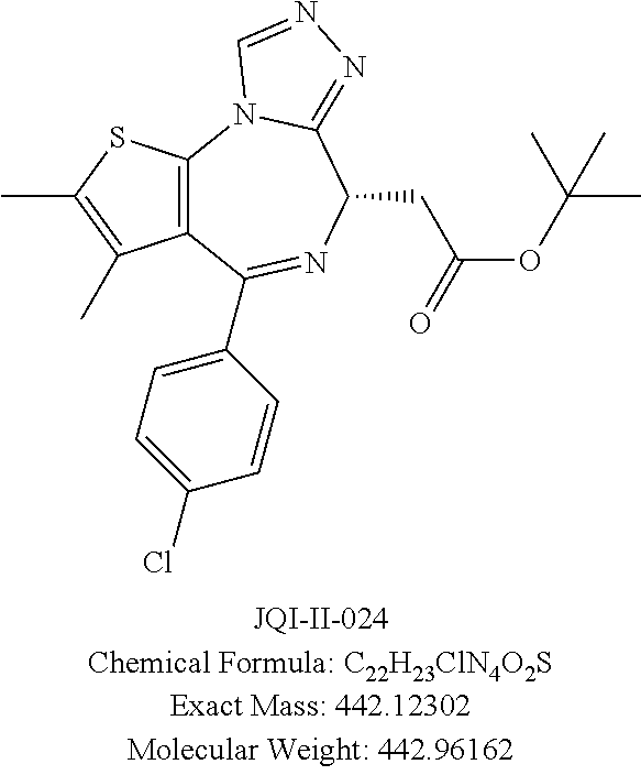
C12=C(SC(C)=C1C)N1C(=NN=C1)C(CC(OC(C)(C)C)=O)N=C2C1=CC=C(Cl)C=C1
